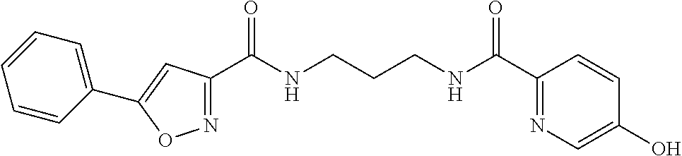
C1(C(NCCCNC(C2=NC=C(O)C=C2)=O)=O)=NOC(C2=CC=CC=C2)=C1
